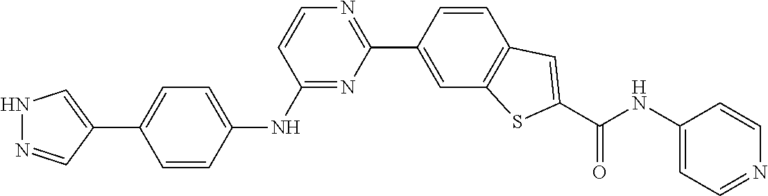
C1=CC(NC2=NC(C3=CC4=C(C=C3)C=C(C(=O)NC3=CC=NC=C3)S4)=NC=C2)=CC=C1C1=CNN=C1
